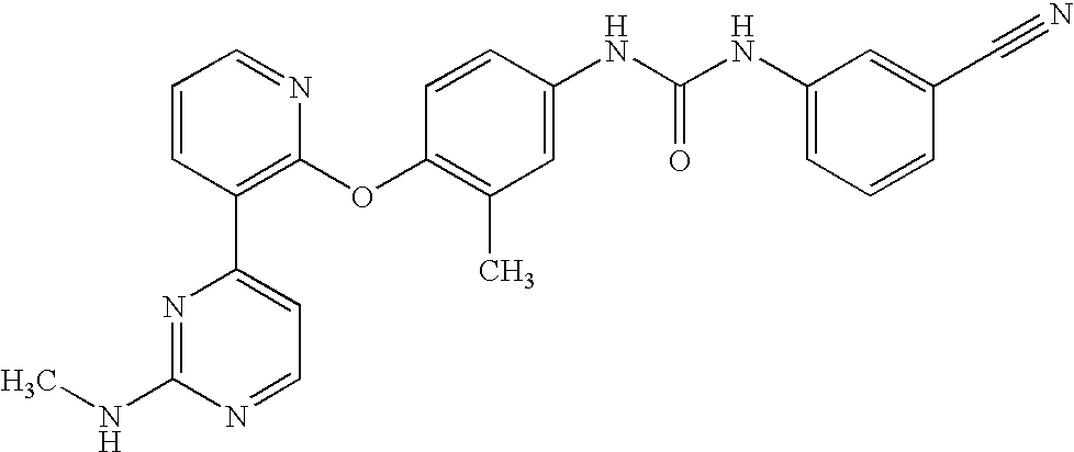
C1=CC(C2=CC=NC(NC)=N2)=C(OC2=C(C)C=C(NC(NC3=CC=CC(C#N)=C3)=O)C=C2)N=C1
